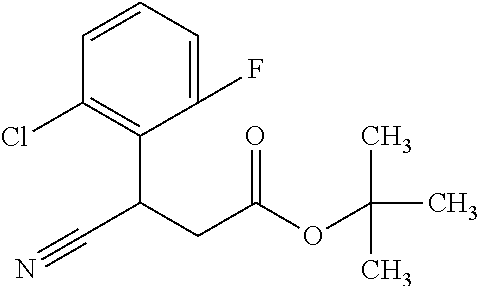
C1=CC=C(F)C(C(CC(OC(C)(C)C)=O)C#N)=C1Cl
